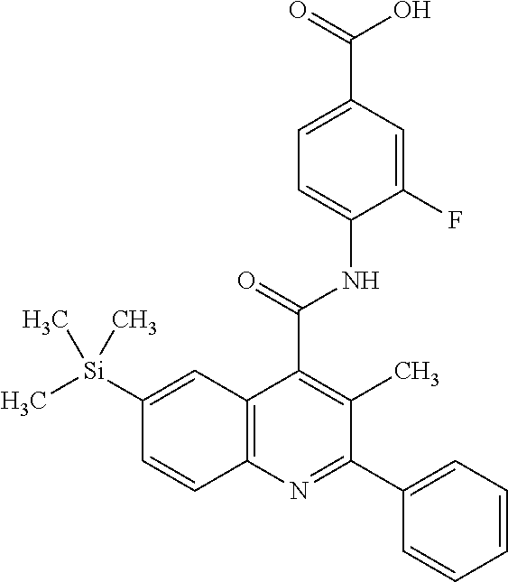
C[Si](C1=CC2=C(C=C1)N=C(C1=CC=CC=C1)C(C)=C2C(=O)NC1=CC=C(C(=O)O)C=C1F)(C)C
